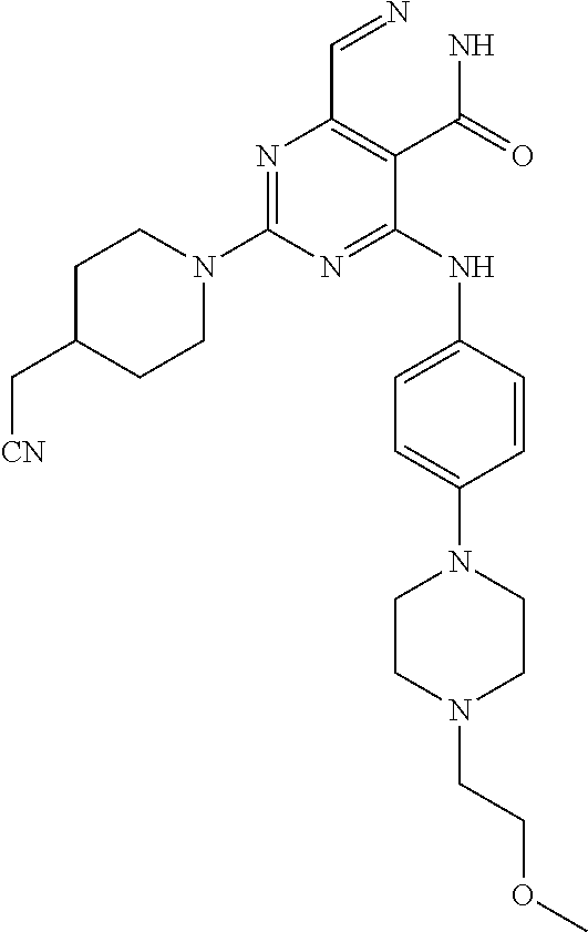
N1=C(N2CCC(C[CN])CC2)N=C(NC2=CC=C(N3CCN(CCOC)CC3)C=C2)C(C(N)=O)=C1C=N
